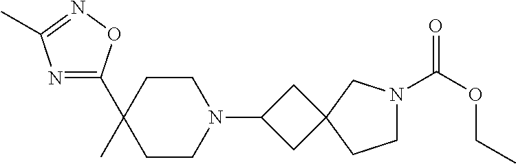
CC1(C2=NC(C)=NO2)CCN(C2CC3(C2)CCN(C(OCC)=O)C3)CC1
